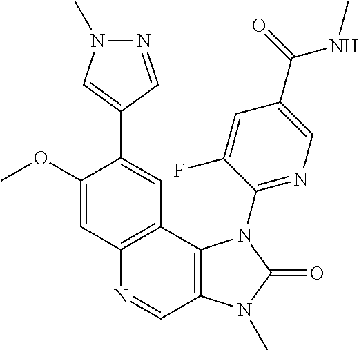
C12=C(C3=C(C=N1)N(C)C(=O)N3C1=NC=C(C(=O)NC)C=C1F)C=C(C1=CN(C)N=C1)C(OC)=C2
